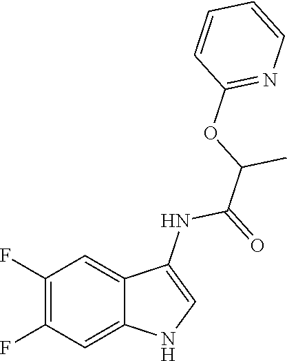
C1(F)=C(F)C=C2C(=C1)C(NC(=O)C(OC1=NC=CC=C1)C)=CN2
